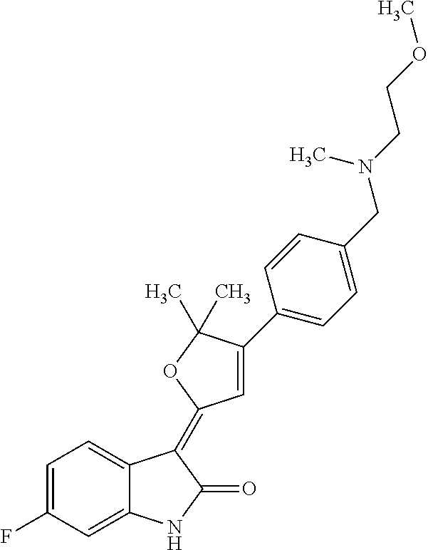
C1=C2C(=CC(F)=C1)NC(=O)C2=C1C=C(C2=CC=C(CN(CCOC)C)C=C2)C(C)(C)O1
